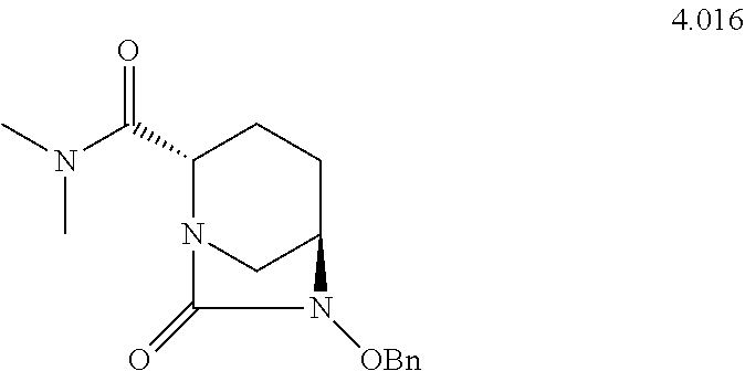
N(C(C1CCC2CN1C(=O)N2[OBn])=O)(C)C
